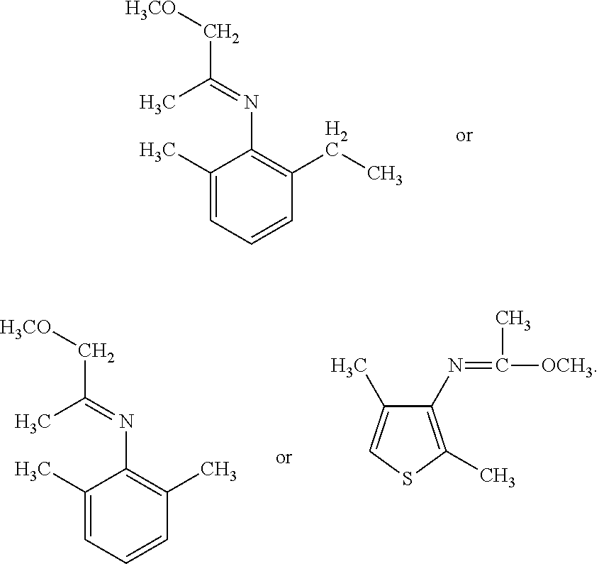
C1(C)=CC=CC(CC)=C1N=C(C)C[H3CO].C1(C)=CC=CC(C)=C1N=C(C)C[H3CO].C1(C)=CSC(C)=C1N=C(C)[OCH3]
